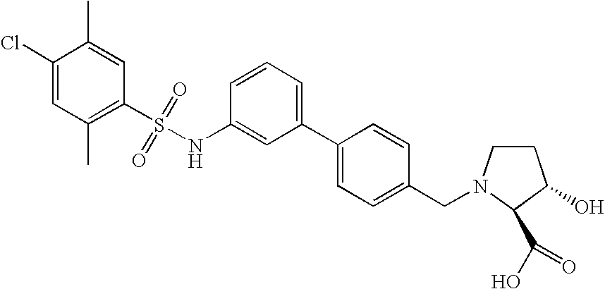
C1(S(NC2=CC(C3=CC=C(CN4CCC(O)C4C(O)=O)C=C3)=CC=C2)(=O)=O)=C(C)C=C(Cl)C(C)=C1
